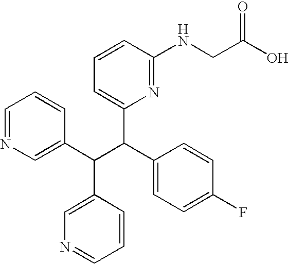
C1=NC=C(C(C(C2=CC=C(F)C=C2)C2=CC=CC(NCC(O)=O)=N2)C2=CN=CC=C2)C=C1
